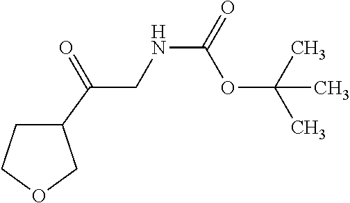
C1(C(CNC(OC(C)(C)C)=O)=O)CCOC1
